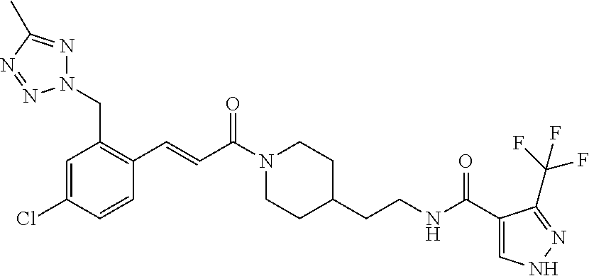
C1=C(Cl)C=CC(C=CC(N2CCC(CCNC(C3=CNN=C3C(F)(F)F)=O)CC2)=O)=C1CN1N=C(C)N=N1
